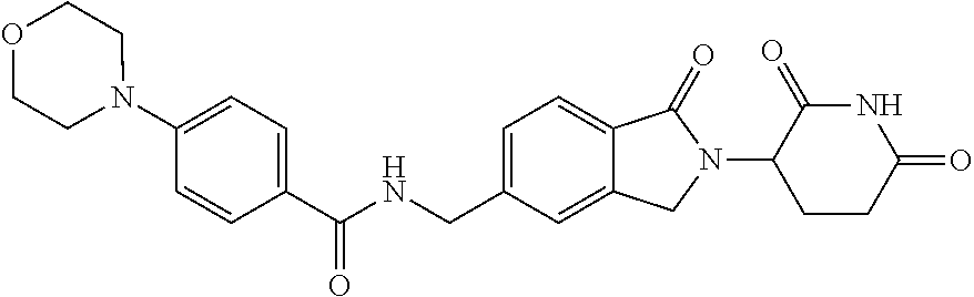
N1(C2=CC=C(C(NCC3=CC=C4C(=C3)CN(C3CCC(=O)NC3=O)C4=O)=O)C=C2)CCOCC1
